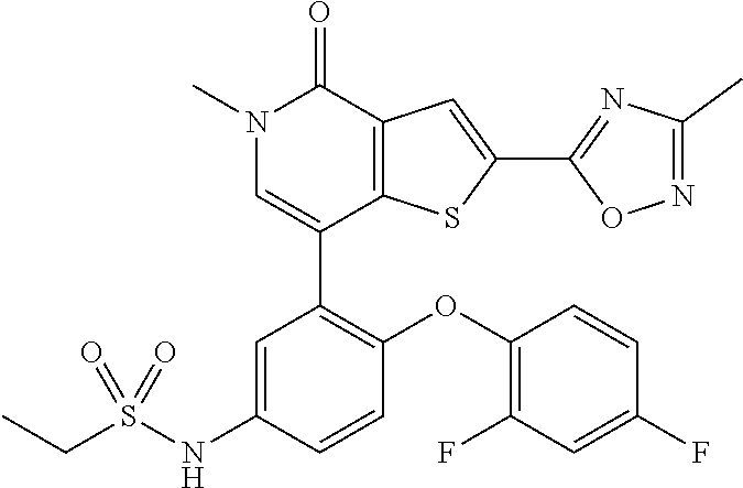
N1(C)C=C(C2=C(OC3=C(F)C=C(F)C=C3)C=CC(NS(CC)(=O)=O)=C2)C2=C(C1=O)C=C(C1=NC(C)=NO1)S2
